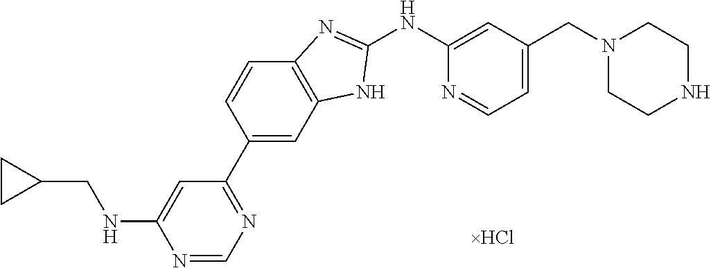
N1=CN=C(C2=CC3=C(C=C2)N=C(NC2=CC(CN4CCNCC4)=CC=N2)N3)C=C1NCC1CC1
